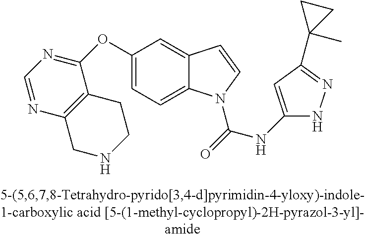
C1(OC2=NC=NC3=C2CCNC3)=CC=C2C(=C1)C=CN2C(=O)NC1=CC(C2(C)CC2)=NN1
